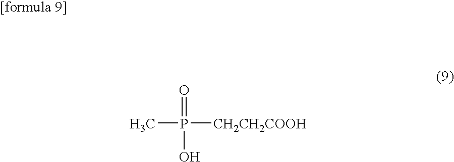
CP(=O)([CH2CH2COOH])O
